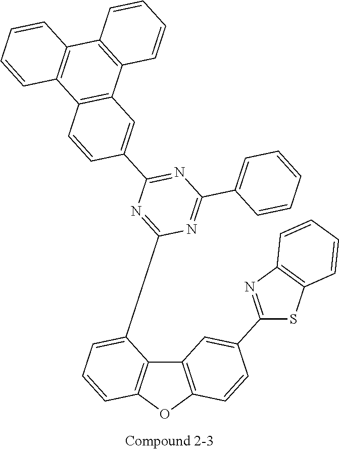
S1C2=C(N=C1C1=CC3=C(OC4=C3C(C3=NC(C5=CC6=C(C=C5)C5=C(C7=C6C=CC=C7)C=CC=C5)=NC(C5=CC=CC=C5)=N3)=CC=C4)C=C1)C=CC=C2
